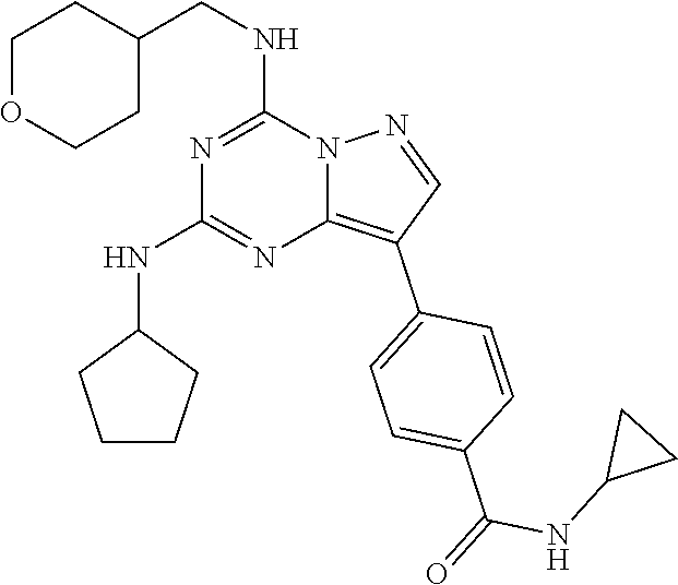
C1(CNC2=NC(NC3CCCC3)=NC3=C(C4=CC=C(C(=O)NC5CC5)C=C4)C=NN23)CCOCC1
